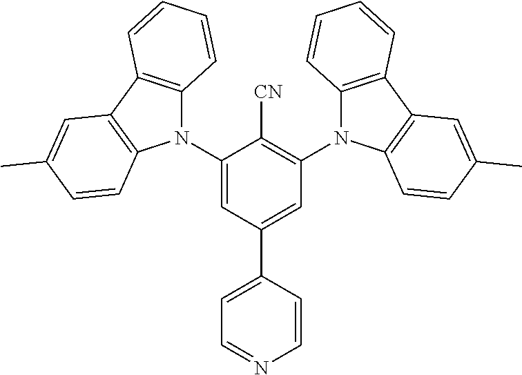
C1(N2C3=C(C4=C2C=CC(C)=C4)C=CC=C3)=CC(C2=CC=NC=C2)=CC(N2C3=C(C4=C2C=CC(C)=C4)C=CC=C3)=C1[CN]
